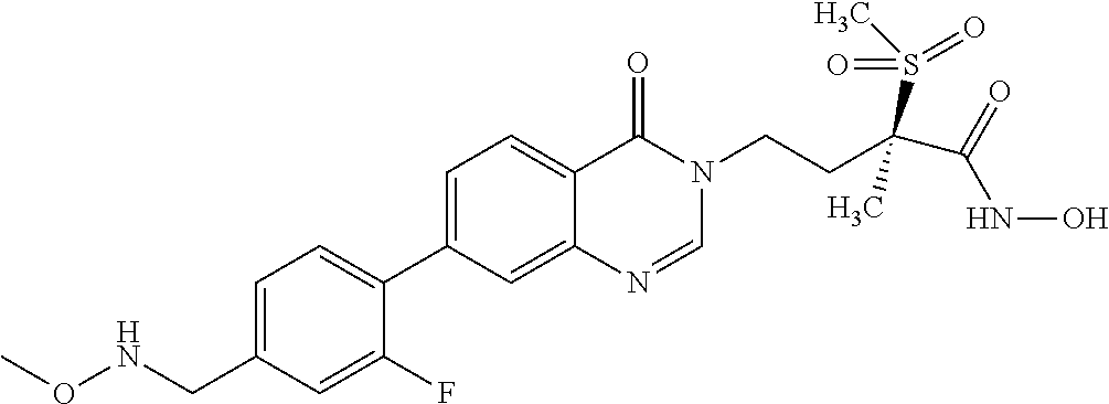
C1=C(CNOC)C=C(F)C(C2=CC=C3C(=C2)N=CN(CCC(C(=O)NO)(S(C)(=O)=O)C)C3=O)=C1
